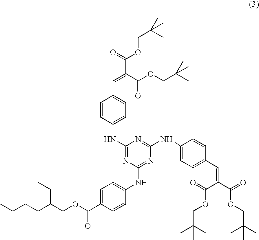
C(CC(COC(C1=CC=C(NC2=NC(NC3=CC=C(C=C(C(=O)OCC(C)(C)C)C(OCC(C)(C)C)=O)C=C3)=NC(NC3=CC=C(C=C(C(=O)OCC(C)(C)C)C(OCC(C)(C)C)=O)C=C3)=N2)C=C1)=O)CC)CC
